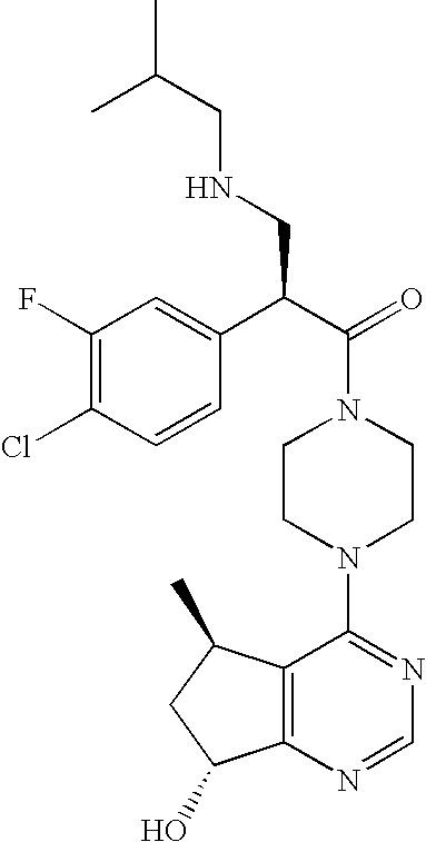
C(N1CCN(C2=NC=NC3=C2C(C)CC3O)CC1)(C(C1=CC(F)=C(Cl)C=C1)CNCC(C)C)=O
